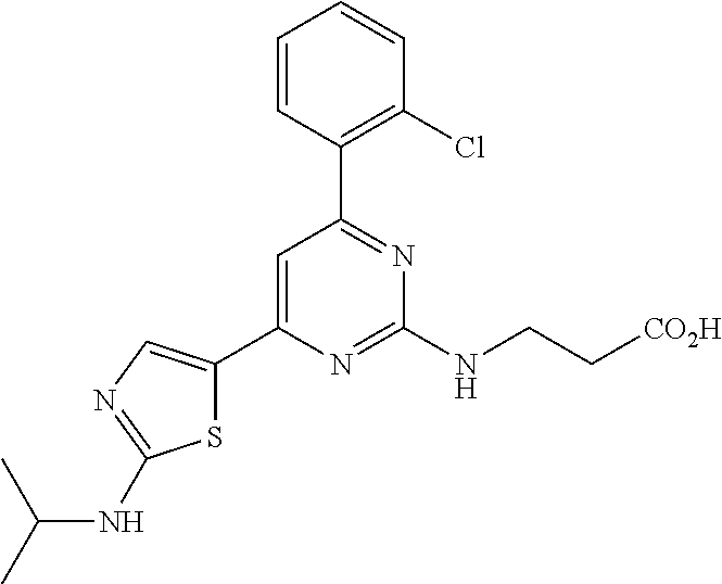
C1=C(C2=CN=C(NC(C)C)S2)N=C(NCC[CO2H])N=C1C1=C(Cl)C=CC=C1
